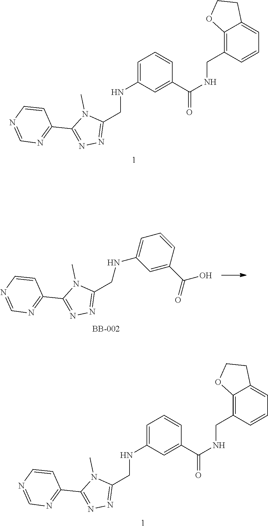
C1(C2=NN=C(CNC3=CC=CC(C(NCC4=C5C(=CC=C4)CCO5)=O)=C3)N2C)=NC=NC=C1.N1=C(C2=NC=NC=C2)N(C)C(CNC2=CC=CC(C(O)=O)=C2)=N1.C1(C2=NN=C(CNC3=CC=CC(C(NCC4=C5C(=CC=C4)CCO5)=O)=C3)N2C)=NC=NC=C1
